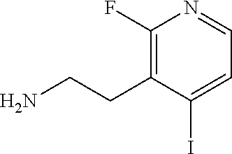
C1(F)=C(CCN)C(I)=CC=N1
